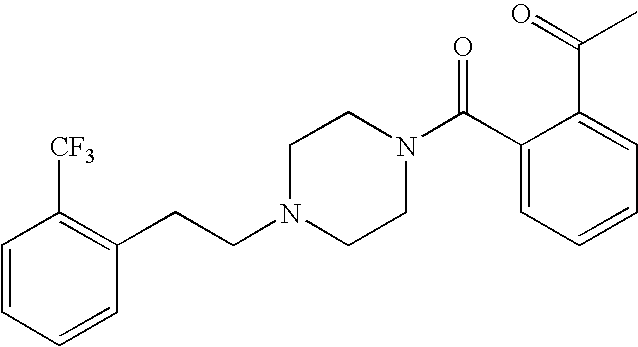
C(N1CCN(C(C2=CC=CC=C2C(=O)C)=O)CC1)CC1=C([CF3])C=CC=C1
